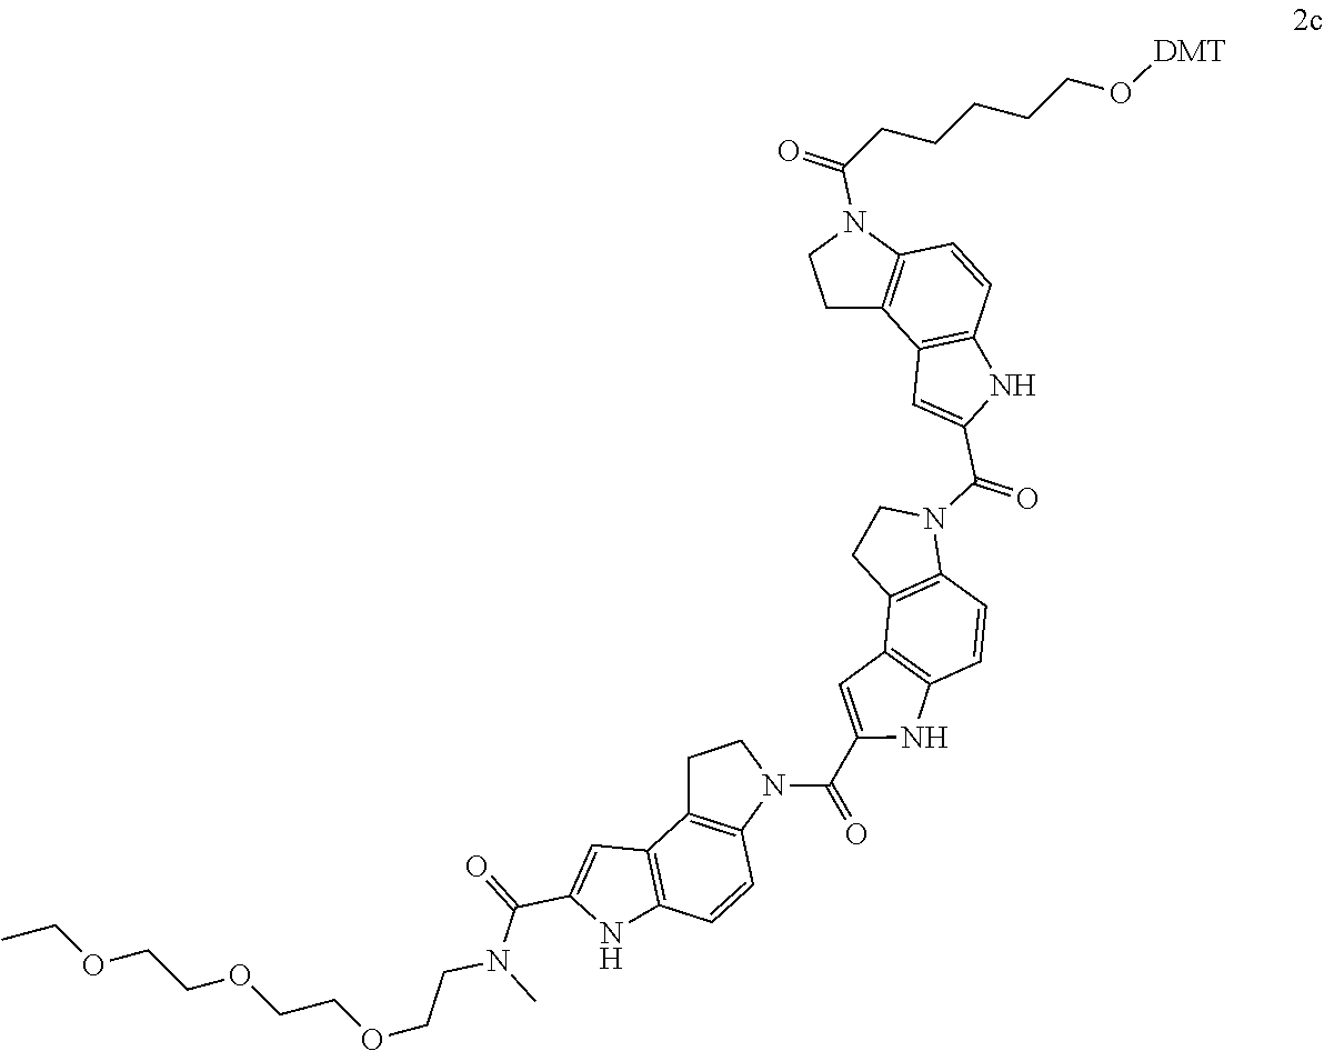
N(C(=O)C1=CC2=C(C=CC3=C2CCN3C(C2=CC3=C(C=CC4=C3CCN4C(=O)C3=CC4=C(C=CC5=C4CCN5C(CCCCCO[DMT])=O)N3)N2)=O)N1)(CCOCCOCCOCC)C
